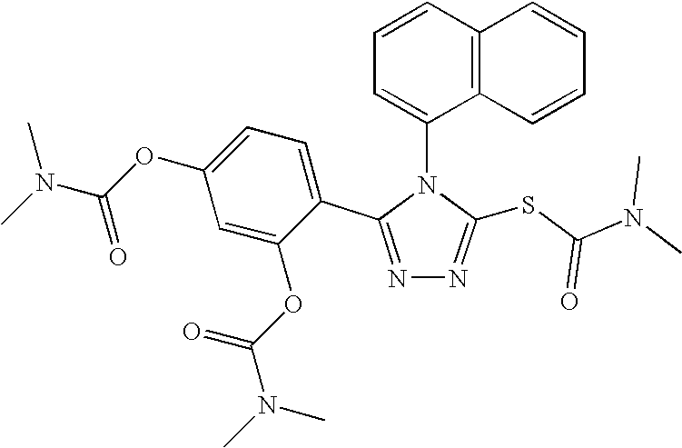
N1=C(C2=CC=C(OC(N(C)C)=O)C=C2OC(N(C)C)=O)N(C2=CC=CC3=C2C=CC=C3)C(SC(N(C)C)=O)=N1
